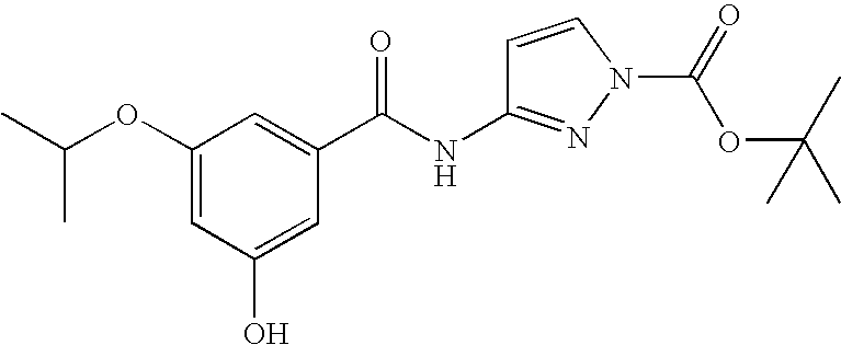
CC(OC1=CC(O)=CC(C(=O)NC2=NN(C(=O)OC(C)(C)C)C=C2)=C1)C
